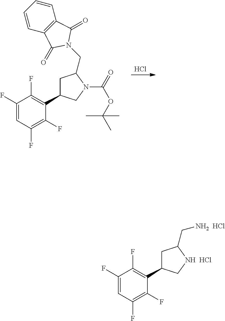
Cl.C1(F)=CC(F)=C(F)C(C2CC(CN3C(=O)C4=C(C3=O)C=CC=C4)N(C(=O)OC(C)(C)C)C2)=C1F.C1(F)=CC(F)=C(F)C(C2CC(CN)NC2)=C1F.Cl.Cl
